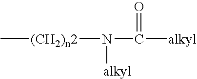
C[(CH2)n2]N(C(=O)[alkyl])[alkyl]
